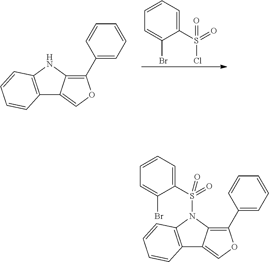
C1=CC=C(Br)C(S(Cl)(=O)=O)=C1.C12=C(C=CC=C1)NC1=C(C3=CC=CC=C3)OC=C21.C12=C(C=CC=C1)N(S(C1=CC=CC=C1Br)(=O)=O)C1=C(C3=CC=CC=C3)OC=C21
